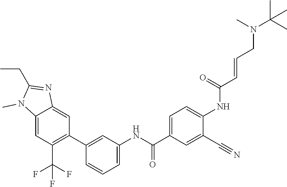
C12=CC(C(F)(F)F)=C(C3=CC(NC(C4=CC=C(NC(C=CCN(C(C)(C)C)C)=O)C(C#N)=C4)=O)=CC=C3)C=C1N=C(CC)N2C
